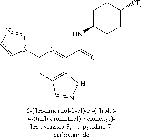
C1(N2C=NC=C2)=CC2=C(C(C(NC3CCC([CF3])CC3)=O)=N1)NN=C2
